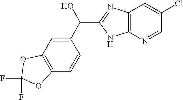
C1(C(O)C2=NC3=C(N2)N=CC(Cl)=C3)=CC2=C(C=C1)OC(F)(F)O2
